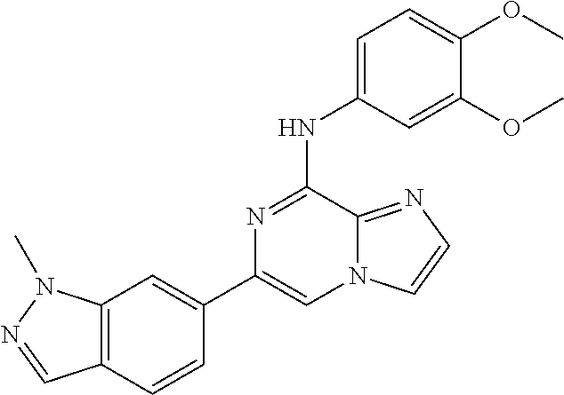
C12=C(C=CC(C3=CN4C(=NC=C4)C(NC4=CC=C(OC)C(OC)=C4)=N3)=C1)C=NN2C
